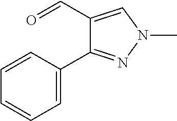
C1(C=O)=CN(C)N=C1C1=CC=CC=C1
